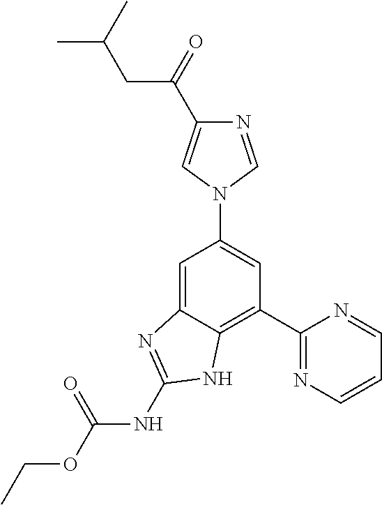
C1=C2C(=C(C3=NC=CC=N3)C=C1N1C=C(C(=O)CC(C)C)N=C1)NC(NC(OCC)=O)=N2
